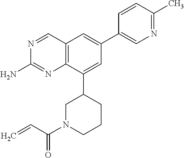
C(C(N1CCCC(C2=CC(C3=CN=C(C)C=C3)=CC3=C2N=C(N)N=C3)C1)=O)=C
